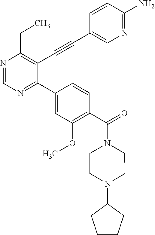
N1=CN=C(C2=CC(OC)=C(C(N3CCN(C4CCCC4)CC3)=O)C=C2)C(C#CC2=CN=C(N)C=C2)=C1CC
